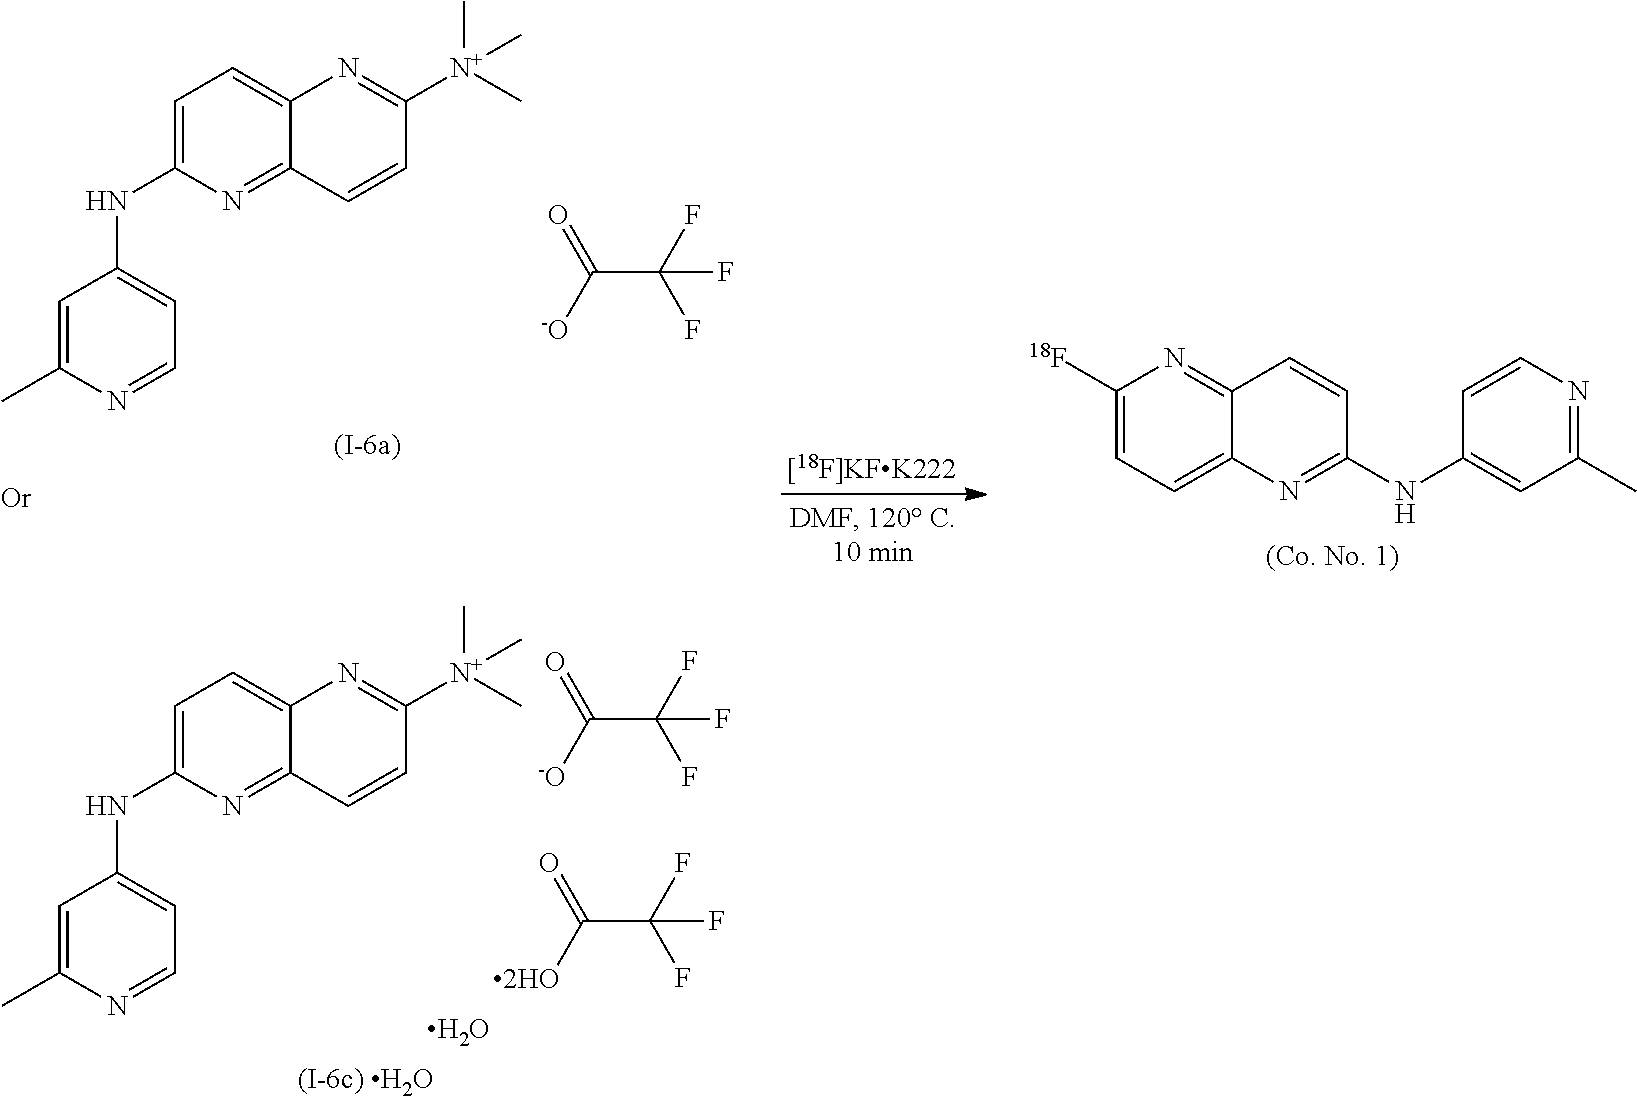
C1=C(NC2=CC=NC(C)=C2)N=C2C(=C1)N=C([N+](C)(C)C)C=C2.C(C(F)(F)F)([-O])=O.C1([18F])=CC=C2C(=N1)C=CC(NC1=CC(C)=NC=C1)=N2.C1=C(NC2=CC=NC(C)=C2)N=C2C(=C1)N=C([N+](C)(C)C)C=C2.C(C(F)(F)F)([-O])=O.C(C(F)(F)F)([2HO])=O.O
